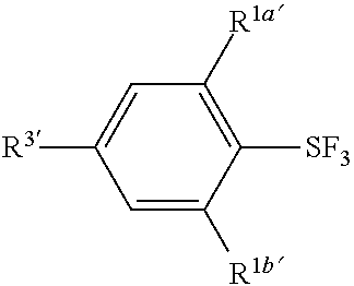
C1([SF3])=C([R1a])C=C([R3])C=C1[R1b]
